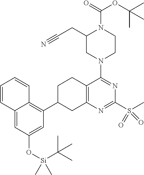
N1=C(S(=O)(C)=O)N=C(N2CCN(C(OC(C)(C)C)=O)C(CC#N)C2)C2=C1CC(C1=C3C=CC=CC3=CC(O[Si](C)(C(C)(C)C)C)=C1)CC2
